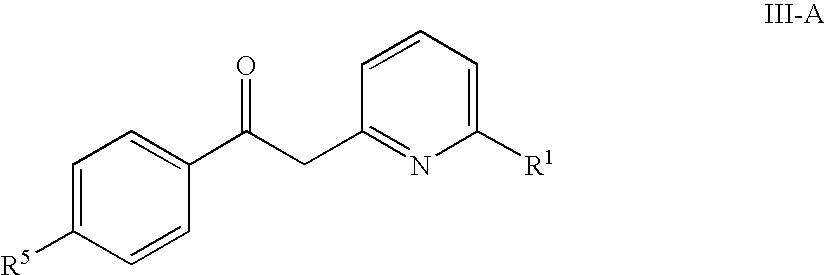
C1=C([R5])C=CC(C(CC2=NC([R1])=CC=C2)=O)=C1
